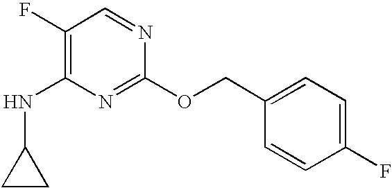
N(C1=C(F)C=NC(OCC2=CC=C(F)C=C2)=N1)C1CC1
